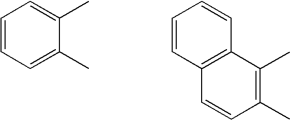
C1=CC=C(C)C(C)=C1.C1=CC2=C(C=C1)C(C)=C(C)C=C2
